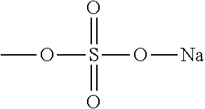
O(S(O[Na])(=O)=O)C
